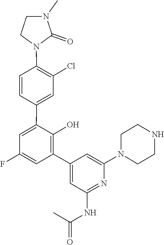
N1(C2=CC(C3=C(O)C(C4=CC(Cl)=C(N5CCN(C)C5=O)C=C4)=CC(F)=C3)=CC(NC(C)=O)=N2)CCNCC1
